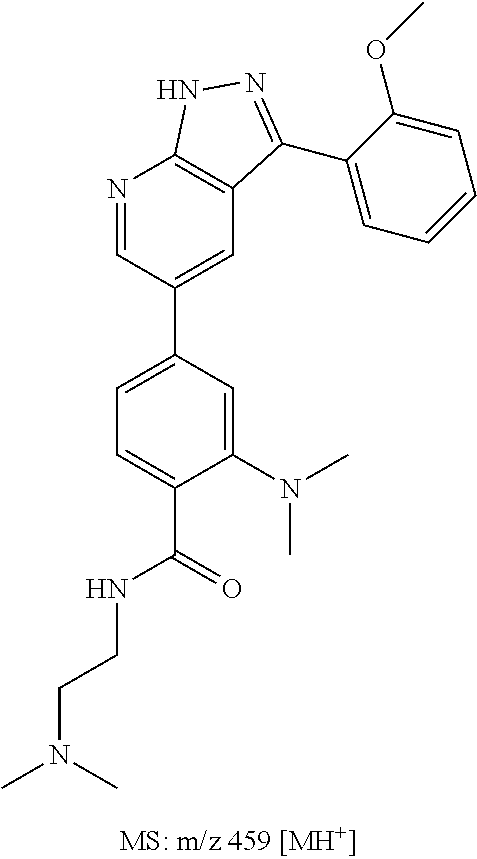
C1=C(N(C)C)C(C(=O)NCCN(C)C)=CC=C1C1=CC2=C(N=C1)NN=C2C1=CC=CC=C1OC
